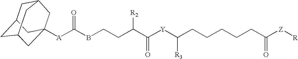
C1C2CC3CC([A]C(BCCC(C([Y]C(CCCCCC([Z][R])=O)[R3])=O)[R2])=O)(CC1C3)C2
